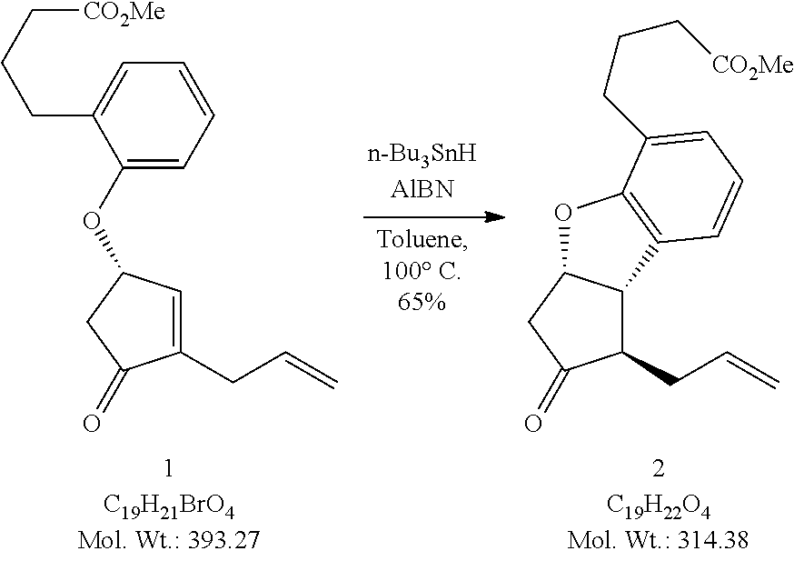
C1(CC=C)=CC(OC2=CC=CC=C2CCC[CO2Me])CC1=O.C1(CC=C)C2C(CC1=O)OC1=C2C=CC=C1CCC[CO2Me]
